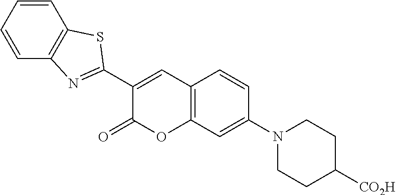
C1=CC=CC2=C1N=C(C1=CC3=C(OC1=O)C=C(N1CCC([CO2H])CC1)C=C3)S2
